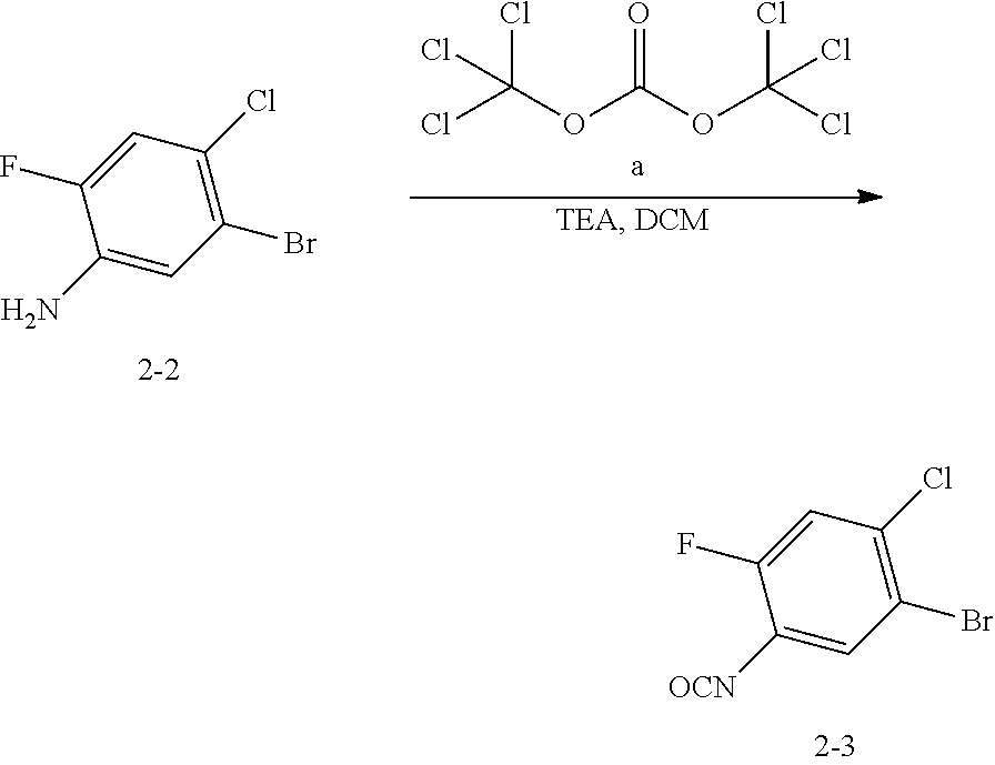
C1([OCN])=CC(Br)=C(Cl)C=C1F.C1(N)=CC(Br)=C(Cl)C=C1F.C(OC(OC(Cl)(Cl)Cl)=O)(Cl)(Cl)Cl
